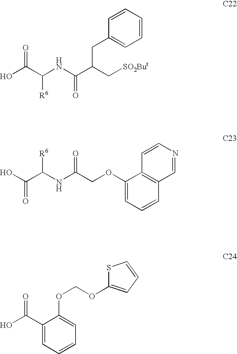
OC(C(NC(C(C[SO2But])CC1=CC=CC=C1)=O)[R6])=O.OC(C(NC(COC1=CC=CC2=C1C=CN=C2)=O)[R6])=O.OC(C1=CC=CC=C1OCOC1=CC=CS1)=O
